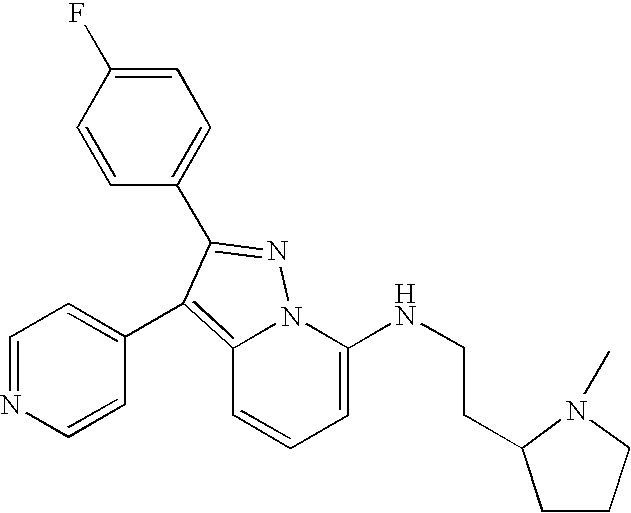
C12=C(C3=CC=NC=C3)C(C3=CC=C(F)C=C3)=NN1C(NCCC1CCCN1C)=CC=C2
